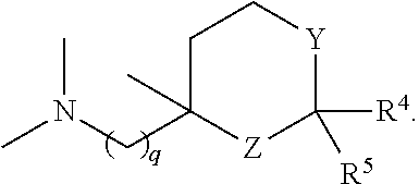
C1C(C)(CN(C)C)[Z]C([R4])([R5])[Y]C1
